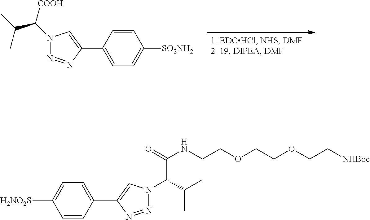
C1=CC(C2=CN(C(C(C)C)[COOH])N=N2)=CC=C1[SO2NH2].C1=CC(C2=CN(C(C(C)C)C(=O)NCCOCCOCC[NHBoc])N=N2)=CC=C1[H2NO2S]
